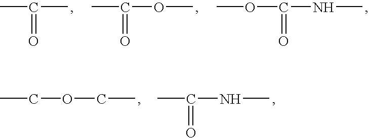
COC(NC)=O.CC(OC)=O.CC(C)=O.CCOCC.CC(=O)NC
